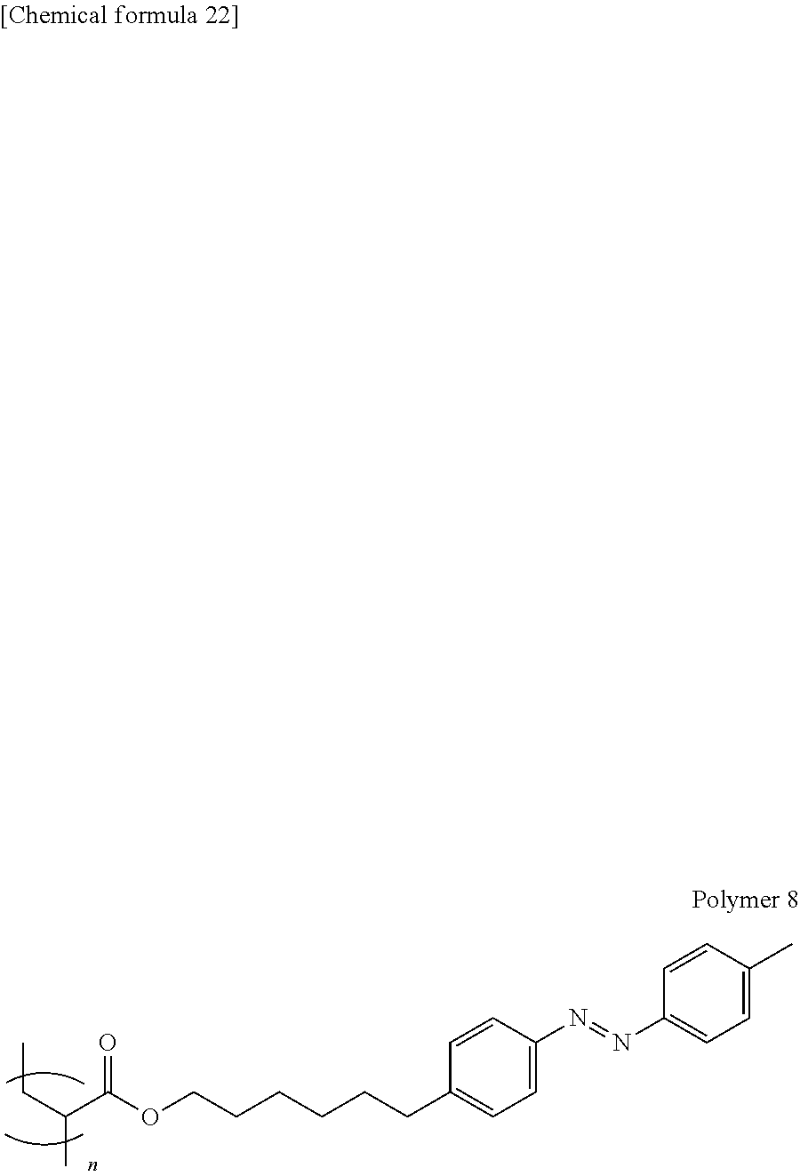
C(C1=CC=C(N=NC2=CC=C(C)C=C2)C=C1)CCCCCOC(C(CC)C)=O
